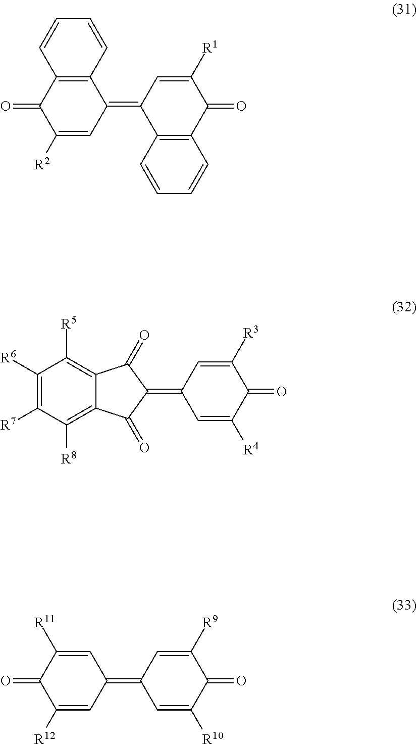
C12=C(C=CC=C1)C(=C1C3=C(C(=O)C([R1])=C1)C=CC=C3)C=C([R2])C2=O.C1([R6])=C([R7])C([R8])=C2C(=C1[R5])C(=O)C(=C1C=C([R4])C(=O)C([R3])=C1)C2=O.C1(=C2C=C([R10])C(=O)C([R9])=C2)C=C([R11])C(=O)C([R12])=C1
